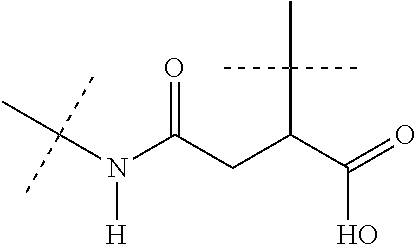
C(N(C(CC(C(=O)O)C(C)(C)C)=O)[H])(C)(C)C
